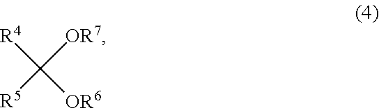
[R4]C([OR6])([OR7])[R5]
